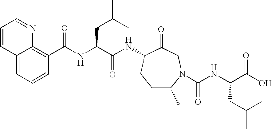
C(NC(C(NC1CCC(C)N(C(NC(C(O)=O)CC(C)C)=O)CC1=O)=O)CC(C)C)(=O)C1=C2C(=CC=C1)C=CC=N2
